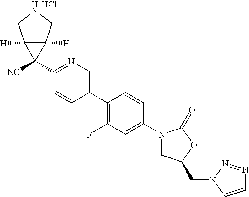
C1(N2CC(CN3C=CN=N3)OC2=O)=CC(F)=C(C2=CN=C(C3([NC])C4([H])C3([H])CNC4)C=C2)C=C1.Cl
